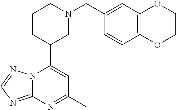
N12C(=NC=N1)N=C(C)C=C2C1CN(CC2=CC3=C(C=C2)OCCO3)CCC1
